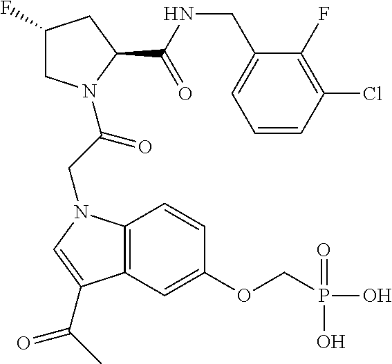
C12=C(C=C(OCP(=O)(O)O)C=C1)C(C(C)=O)=CN2CC(=O)N1CC(F)CC1C(NCC1=CC=CC(Cl)=C1F)=O
